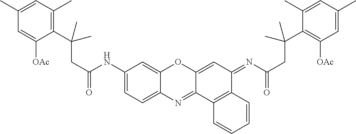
C1(NC(CC(C2=C(C)C=C(C)C=C2[OAc])(C)C)=O)=CC=C2C(=C1)OC1=CC(=NC(CC(C3=C([OAc])C=C(C)C=C3C)(C)C)=O)C3=C(C1=N2)C=CC=C3
